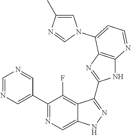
C1=NC=C(C2=NC=C3C(=C2F)C(C2=NC4=C(N2)N=CC=C4N2C=C(C)N=C2)=NN3)C=N1
